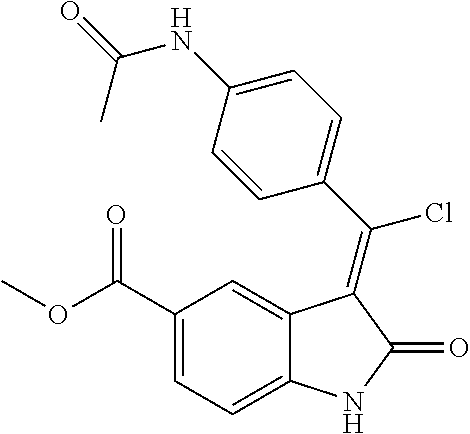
C1(C(OC)=O)=CC=C2C(=C1)C(=C(C1=CC=C(NC(=O)C)C=C1)Cl)C(=O)N2
